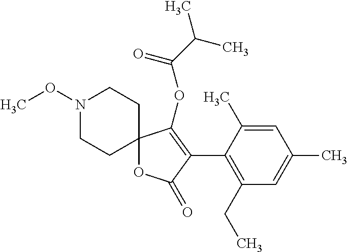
N1(OC)CCC2(CC1)OC(=O)C(C1=C(CC)C=C(C)C=C1C)=C2OC(C(C)C)=O
